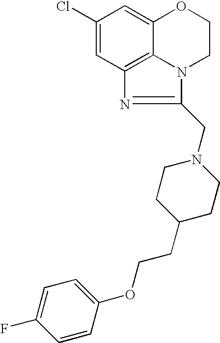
C1(Cl)=CC2=C3C(=C1)OCCN3C(CN1CCC(CCOC3=CC=C(F)C=C3)CC1)=N2
